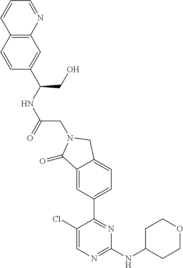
C1(=O)C2=CC(C3=NC(NC4CCOCC4)=NC=C3Cl)=CC=C2CN1CC(NC(CO)C1=CC2=C(C=C1)C=CC=N2)=O
